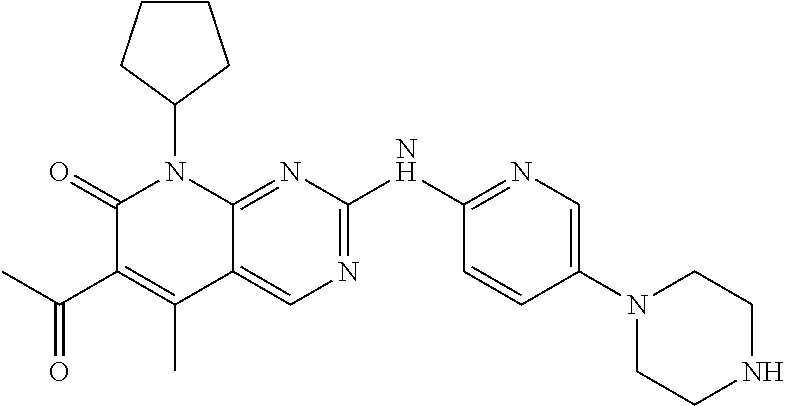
C1=CC(N2CCNCC2)=CN=C1NC1=NC=C2C(=N1)N(C1CCCC1)C(=O)C(C(C)=O)=C2C
